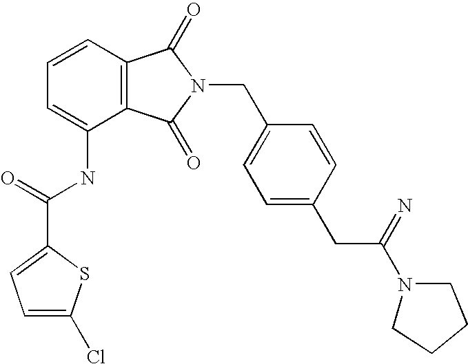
C1=CC=C(NC(=O)C2=CC=C(Cl)S2)C2=C1C(=O)N(CC1=CC=C(CC(=N)N3CCCC3)C=C1)C2=O
